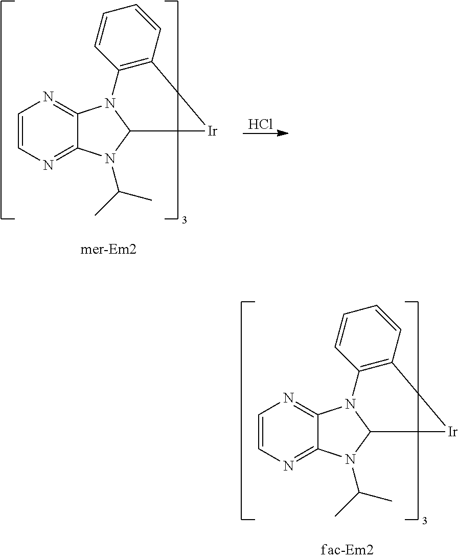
Cl.C1=CN=C2C(=N1)N1C(N2C(C)C)[Ir]C2=C1C=CC=C2.C1=CN=C2C(=N1)N1C(N2C(C)C)[Ir]C2=C1C=CC=C2
